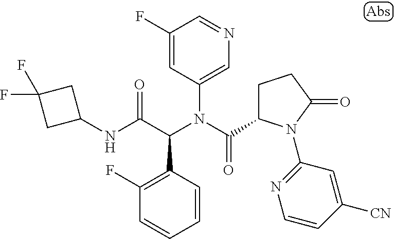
C1=CC(C(C(NC2CC(F)(F)C2)=O)N(C(=O)C2CCC(=O)N2C2=NC=CC([CN])=C2)C2=CN=CC(F)=C2)=C(F)C=C1
